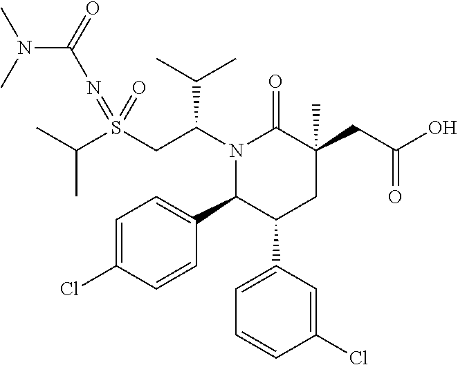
C(C)(C)S(CC(N1C(=O)C(CC(O)=O)(C)CC(C2=CC=CC(Cl)=C2)C1C1=CC=C(Cl)C=C1)C(C)C)(=NC(N(C)C)=O)=O
